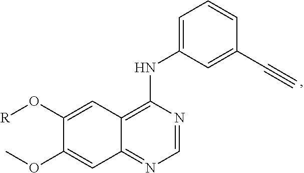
C1=NC(NC2=CC=CC(C#C)=C2)=C2C(=N1)C=C(OC)C(O[R])=C2
